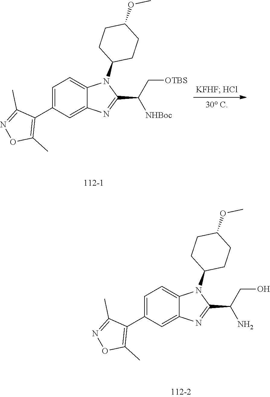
C1=C(C2=C(C)ON=C2C)C=C2C(=C1)N(C1CCC(OC)CC1)C(C(CO)N)=N2.C1=C(C2=C(C)ON=C2C)C=C2C(=C1)N(C1CCC(OC)CC1)C(C(C[OTBS])[NHBoc])=N2
